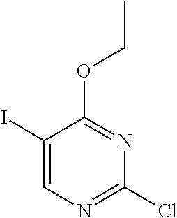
C1(I)=CN=C(Cl)N=C1OCC
